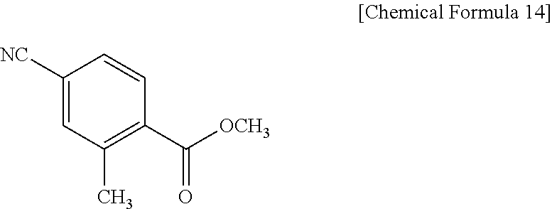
C1([NC])=CC(C)=C(C([OCH3])=O)C=C1
